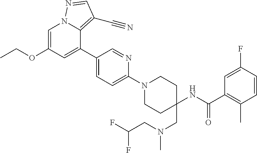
C1=C(OCC)C=C(C2=CC=C(N3CCC(CN(CC(F)F)C)(NC(C4=C(C)C=CC(F)=C4)=O)CC3)N=C2)C2=C(C#N)C=NN12
